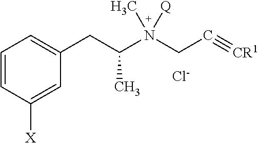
C1=CC([X])=CC(CC(N(CC#[CR1])(C)[Q])C)=C1.[Cl-]
